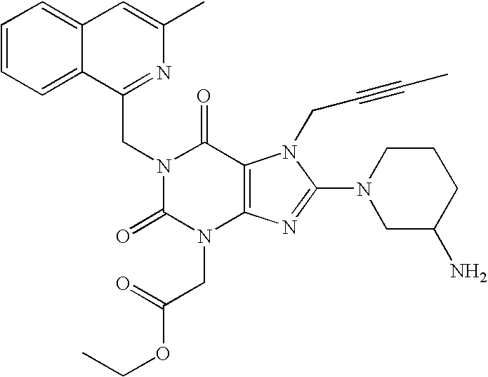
C12=CC=CC=C1C(CN1C(=O)N(CC(OCC)=O)C3=C(C1=O)N(CC#CC)C(N1CC(N)CCC1)=N3)=NC(C)=C2
